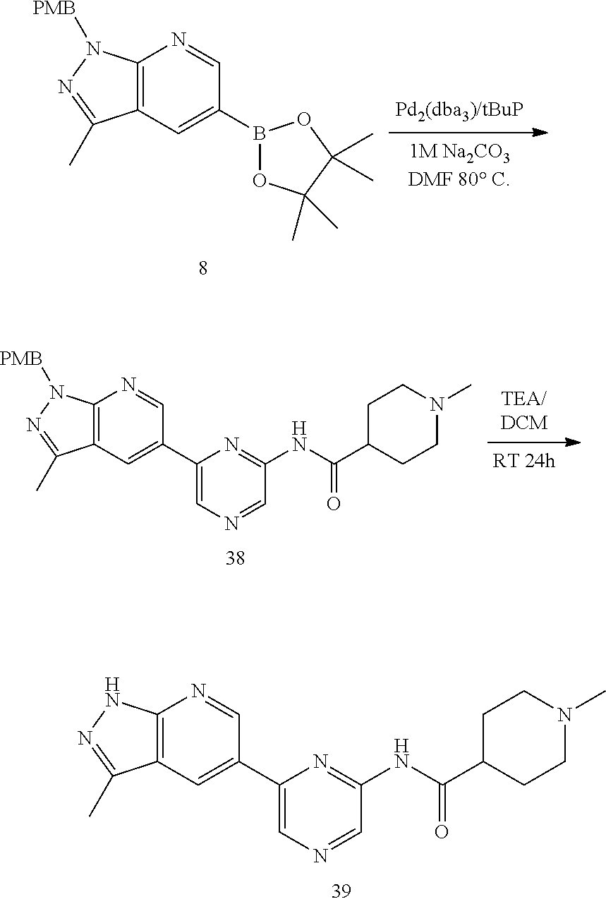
C12=C(C=C(B3OC(C)(C)C(C)(C)O3)C=N1)C(C)=NN2[PMB].C12=C(C=C(C3=CN=CC(NC(C4CCN(C)CC4)=O)=N3)C=N1)C(C)=NN2[PMB].C12=C(C=C(C3=CN=CC(NC(C4CCN(C)CC4)=O)=N3)C=N1)C(C)=NN2
